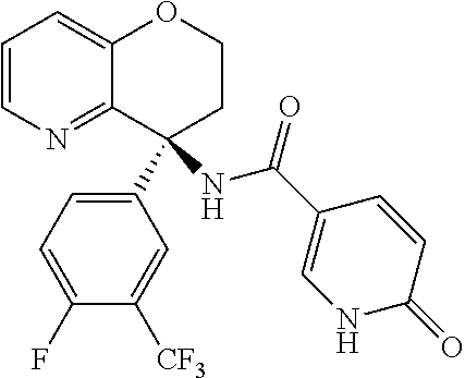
C1=CN=C2C(=C1)OCCC2(NC(C1=CNC(=O)C=C1)=O)C1=CC=C(F)C([CF3])=C1
